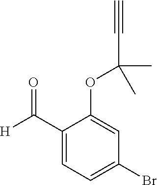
C1(C([H])=O)=CC=C(Br)C=C1OC(C)(C#C)C
